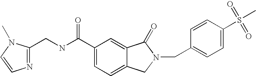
C(NC(C1=CC=C2C(=C1)C(=O)N(CC1=CC=C(S(C)(=O)=O)C=C1)C2)=O)C1=NC=CN1C
